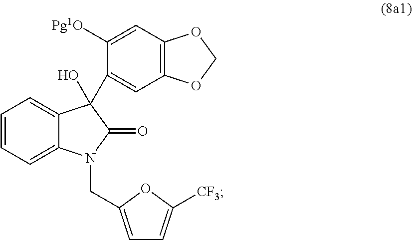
C1=C2C(=CC=C1)C(C1=CC3=C(C=C1[Pg1O])OCO3)(O)C(=O)N2CC1=CC=C([CF3])O1
